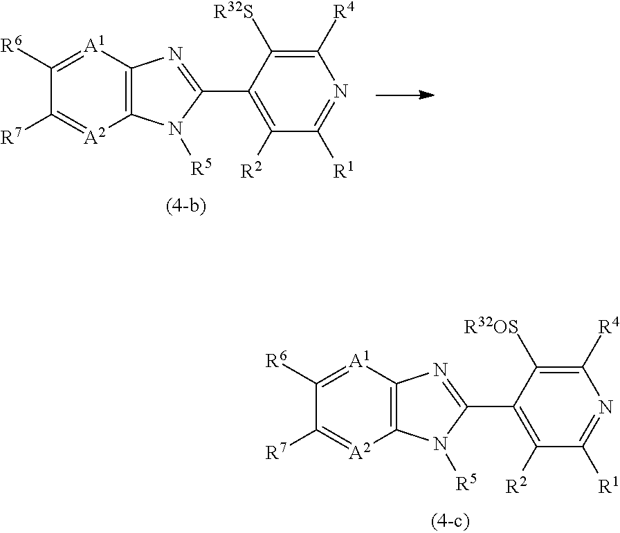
C1([R6])=[A1]C2=C([A2]=C1[R7])N([R5])C(C1=C([R2])C([R1])=NC([R4])=C1[R32OS])=N2.C1([R6])=[A1]C2=C([A2]=C1[R7])N([R5])C(C1=C([R2])C([R1])=NC([R4])=C1[R32S])=N2
